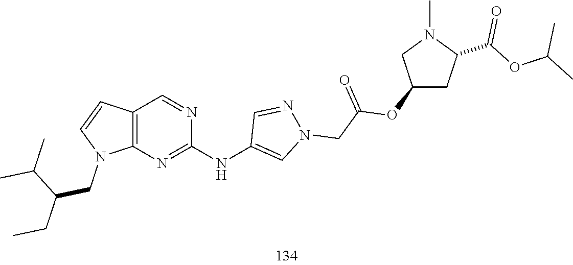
N1=CC(NC2=NC3=C(C=CN3CC(CC)C(C)C)C=N2)=CN1CC(OC1CC(C(OC(C)C)=O)N(C)C1)=O
